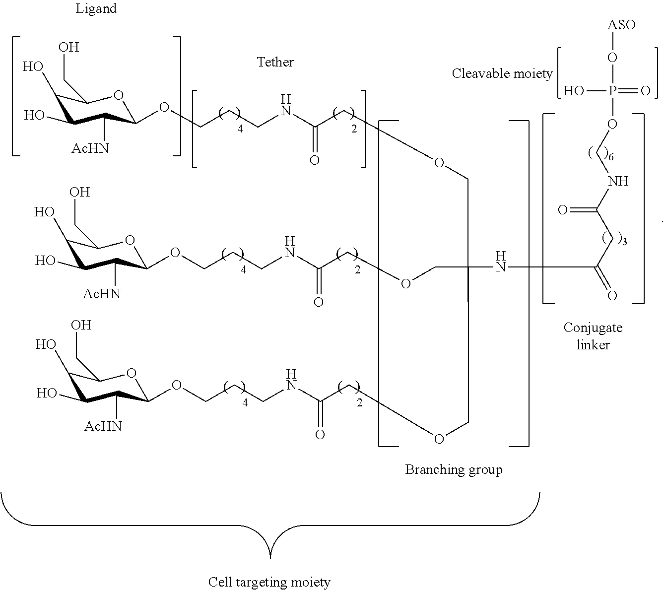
C1(O)C(O)C([AcHN])C(OCCCNC(COCC(COCC(NCCCOC2C([AcHN])C(O)C(O)C(CO)O2)=O)(COCC(NCCCOC2C([AcHN])C(O)C(O)C(CO)O2)=O)NC(=O)CC(NCOP(O[ASO])(=O)O)=O)=O)OC1CO
